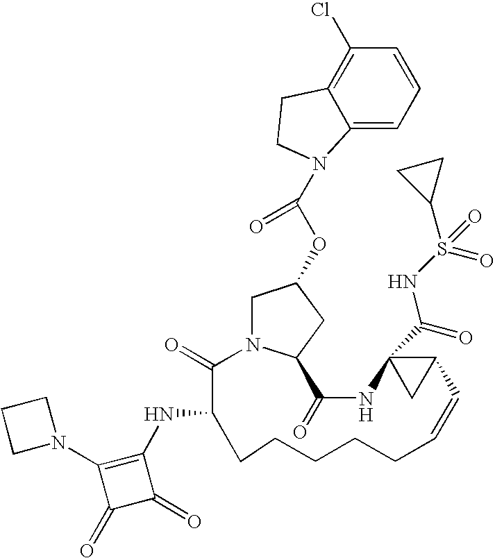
C1N2C(CC1OC(N1C3=CC=CC(Cl)=C3CC1)=O)C(=O)NC1(C(=O)NS(C3CC3)(=O)=O)CC1C=CCCCCCC(NC1=C(N3CCC3)C(=O)C1=O)C2=O
